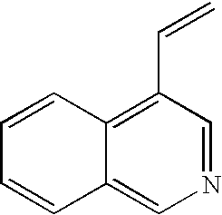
C12=CN=CC(C=C)=C1C=CC=C2
